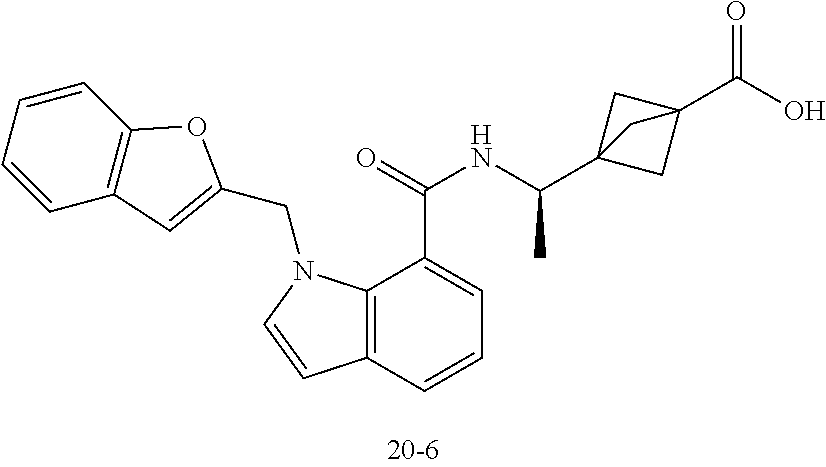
C1=CC=CC2=C1OC(CN1C3=C(C=CC=C3C(NC(C)C34CC(C(O)=O)(C3)C4)=O)C=C1)=C2
